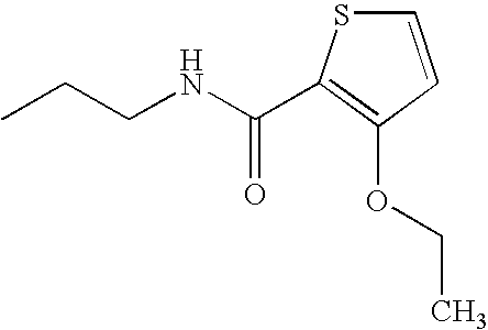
C(NCCC)(=O)C1=C(OCC)C=CS1
